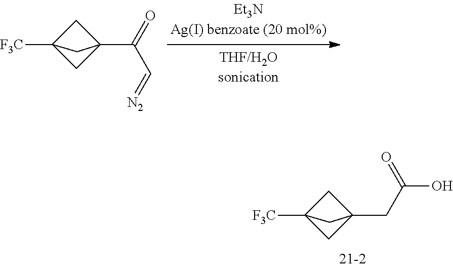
C1C2([F3C])CC1(CC(O)=O)C2.C1C2([F3C])CC1(C(=O)C=[N2])C2
